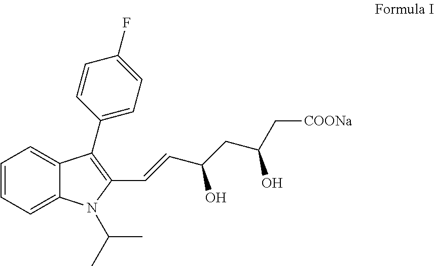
C1=CC=C2C(=C1)C(C1=CC=C(F)C=C1)=C(C=CC(CC(C[COONa])O)O)N2C(C)C
